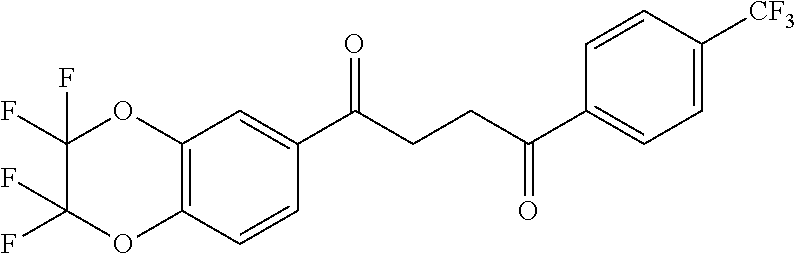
C12=C(C=CC(C(CCC(C3=CC=C([CF3])C=C3)=O)=O)=C1)OC(F)(F)C(F)(F)O2
